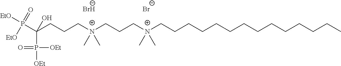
[Br-].[Br-].[EtO]P(C(CCC[N+](CCC[N+](CCCCCCCCCCCCCC)(C)C)(C)C)(P([OEt])([OEt])=O)O)(=O)[EtO]
